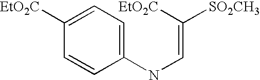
C1([EtO2C])=CC=C(NC=C([EtO2C])[SO2CH3])C=C1
